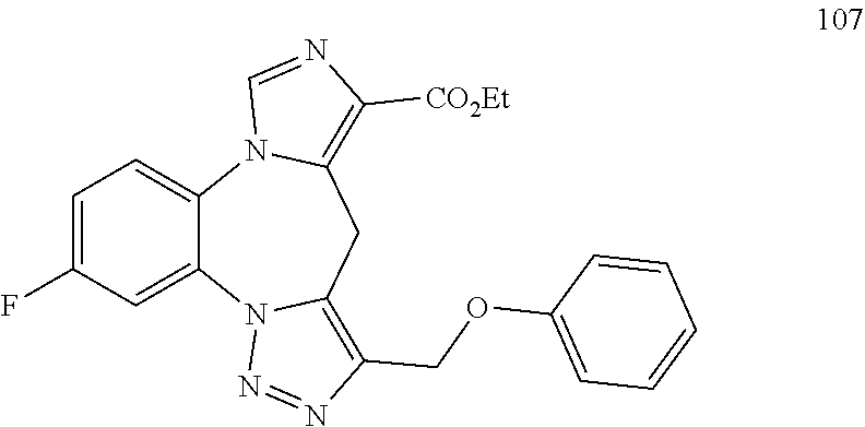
C1=C(F)C=C2C(=C1)N1C(=C([CO2Et])N=C1)CC1=C(COC3=CC=CC=C3)N=NN21
